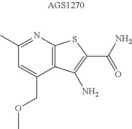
C1=C(COC)C2=C(N=C1C)SC(C(N)=O)=C2N
